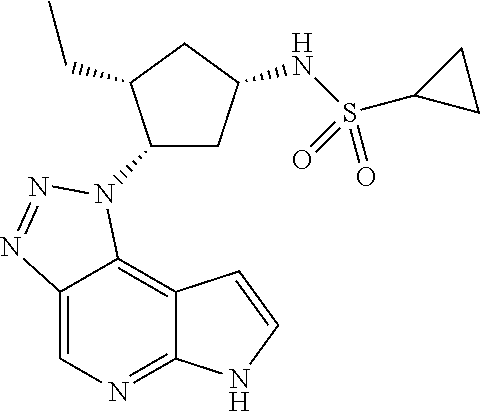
C12=NC=C3C(=C1C=CN2)N(C1CC(NS(C2CC2)(=O)=O)CC1CC)N=N3
